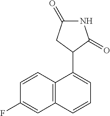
C12=C(C=CC(F)=C1)C(C1CC(=O)NC1=O)=CC=C2
